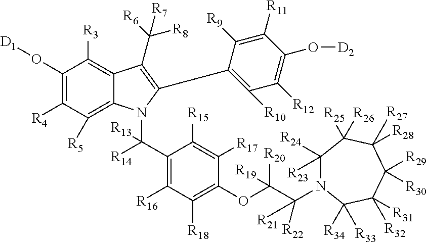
C1(O[D1])=C([R4])C([R5])=C2C(=C1[R3])C(C([R6])([R8])[R7])=C(C1=C([R10])C([R12])=C(O[D2])C([R11])=C1[R9])N2C(C1=C([R16])C([R18])=C(OC(C([R21])([R22])N2C([R23])([R24])C([R25])([R26])C([R28])([R27])C([R29])([R30])C([R31])([R32])C2([R34])[R33])([R20])[R19])C([R17])=C1[R15])([R14])[R13]
